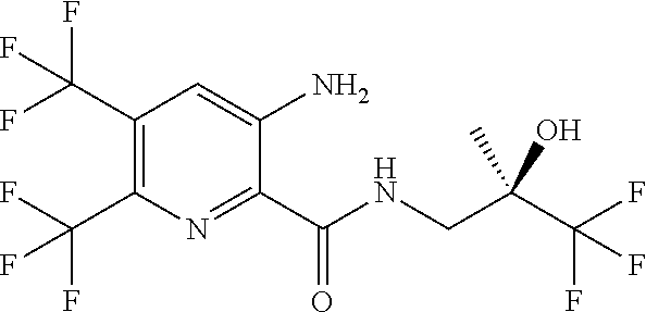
C(C1=C(C(F)(F)F)C=C(N)C(C(NCC(C(F)(F)F)(C)O)=O)=N1)(F)(F)F
